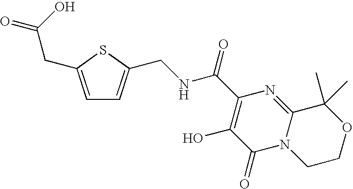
C1=C(CC(O)=O)SC(CNC(C2=C(O)C(=O)N3C(=N2)C(C)(C)OCC3)=O)=C1
